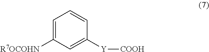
C1=C([R7OCOHN])C=C([Y][COOH])C=C1
